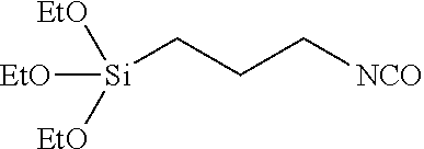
[Si](CCC[NCO])([EtO])([EtO])[EtO]
